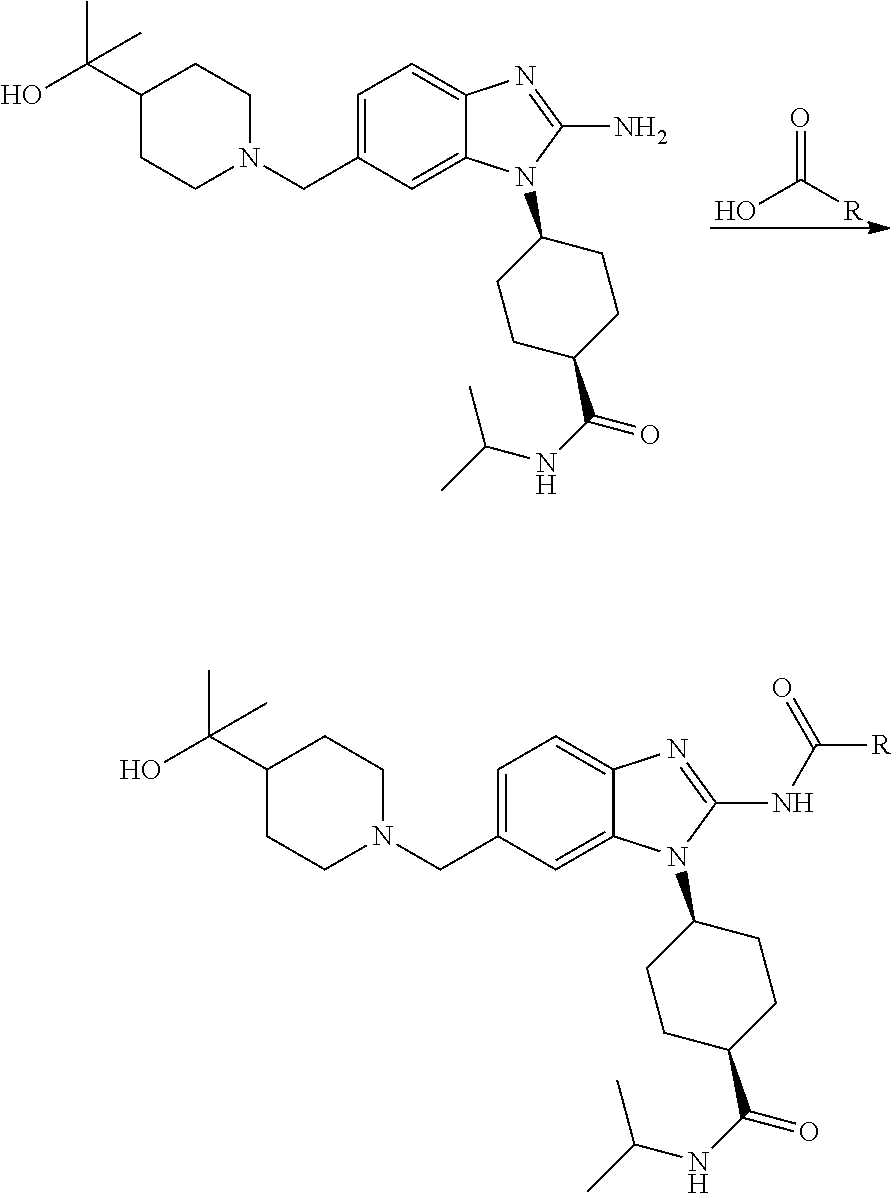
C1(C(O)(C)C)CCN(CC2=CC=C3C(=C2)N(C2CCC(C(NC(C)C)=O)CC2)C(N)=N3)CC1.OC([R])=O.C1(C(O)(C)C)CCN(CC2=CC=C3C(=C2)N(C2CCC(C(NC(C)C)=O)CC2)C(NC([R])=O)=N3)CC1
